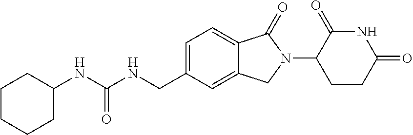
N(C(NCC1=CC=C2C(=C1)CN(C1CCC(=O)NC1=O)C2=O)=O)C1CCCCC1
